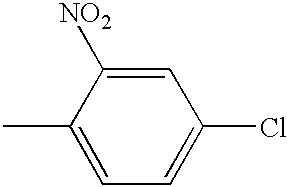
CC1=CC=C(Cl)C=C1[NO2]
